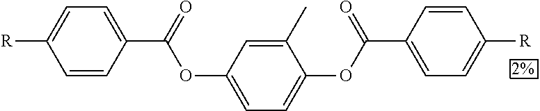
[R]C1=CC=C(C(OC2=CC=C(OC(C3=CC=C([R])C=C3)=O)C(C)=C2)=O)C=C1
